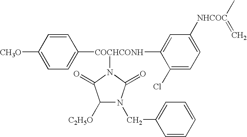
C1=C([NHCOC](C)=C)C=C([COCHCONH](C2=CC=C([CH3O])C=C2)N2C(=O)C([C2H5O])N(CC3=CC=CC=C3)C2=O)C(Cl)=C1
